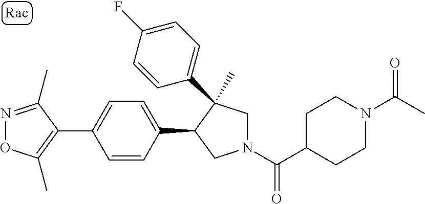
C1(C2=CC=C(C3CN(C(C4CCN(C(C)=O)CC4)=O)CC3(C)C3=CC=C(F)C=C3)C=C2)=C(C)ON=C1C
